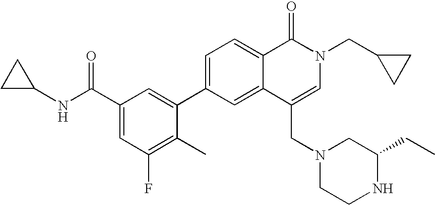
C1C(NC(C2=CC(F)=C(C)C(C3=CC=C4C(=C3)C(CN3CCNC(CC)C3)=CN(CC3CC3)C4=O)=C2)=O)C1
